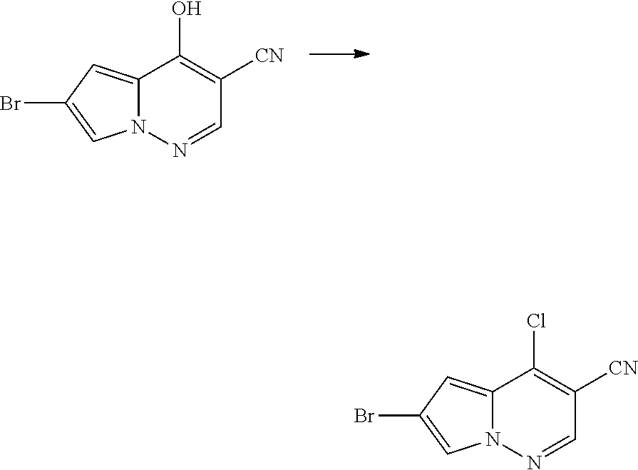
N12C(=CC(Br)=C1)C(O)=C([CN])C=N2.N12C(=CC(Br)=C1)C(Cl)=C([CN])C=N2
